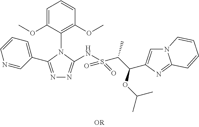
N1=C(C2=CC=CN=C2)N(C2=C(OC)C=CC=C2OC)C(NS(C(C(OC(C)C)C2=CN3C(=N2)C=CC=C3)C)(=O)=O)=N1
